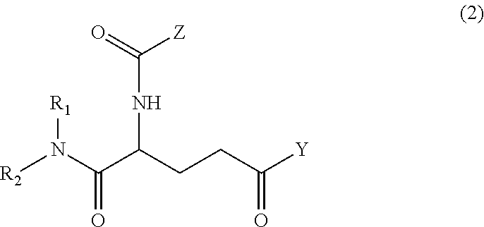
C(NC(C(N([R2])[R1])=O)CCC([Y])=O)([Z])=O
